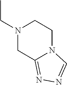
N1(CC)CCN2C(=NN=C2)C1
